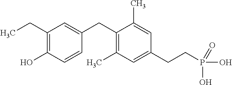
C1=C(CC2=C(C)C=C(CCP(O)(=O)O)C=C2C)C=CC(O)=C1CC
